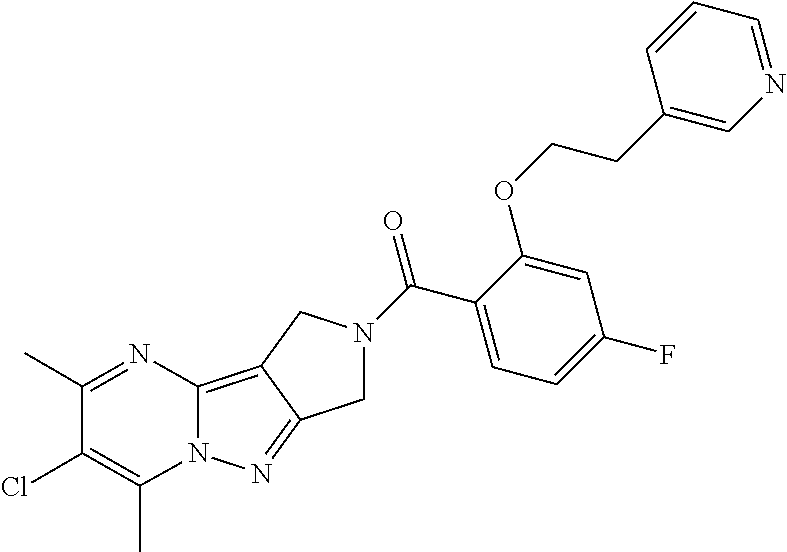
C12=C3C(=NN1C(C)=C(Cl)C(C)=N2)CN(C(C1=CC=C(F)C=C1OCCC1=CN=CC=C1)=O)C3
